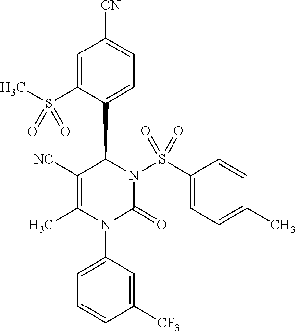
C1=C(S(C)(=O)=O)C(C2C([NC])=C(C)N(C3=CC=CC([CF3])=C3)C(=O)N2S(C2=CC=C(C)C=C2)(=O)=O)=CC=C1[CN]
